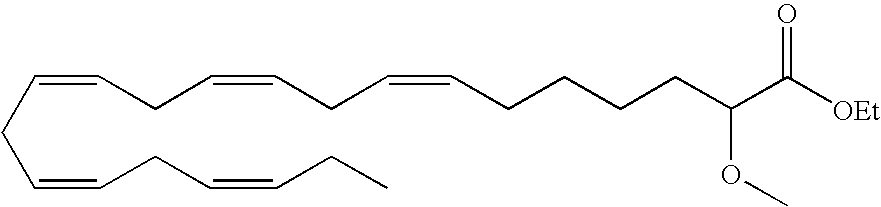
C(=CCC=CCC=CCCCCC(C([OEt])=O)OC)CC=CCC=CCC
